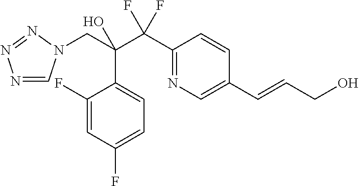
N1=CN(CC(C(C2=NC=C(C=CCO)C=C2)(F)F)(O)C2=CC=C(F)C=C2F)N=N1
